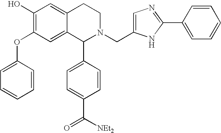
C1(O)=C(OC2=CC=CC=C2)C=C2C(=C1)CCN(CC1=CN=C(C3=CC=CC=C3)N1)C2C1=CC=C(C([NEt2])=O)C=C1
